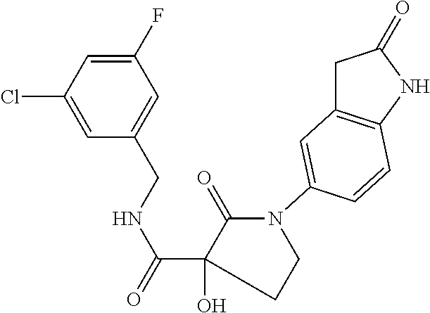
C1=C(Cl)C=C(F)C=C1CNC(C1(O)C(=O)N(C2=CC3=C(NC(=O)C3)C=C2)CC1)=O
